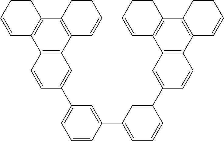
C1=C(C2=CC3=C(C4=C(C5=C3C=CC=C5)C=CC=C4)C=C2)C=C(C2=CC=CC(C3=CC4=C(C5=C(C6=C4C=CC=C6)C=CC=C5)C=C3)=C2)C=C1
